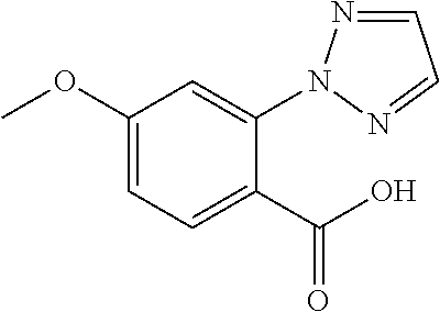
C1(OC)=CC=C(C(O)=O)C(N2N=CC=N2)=C1
